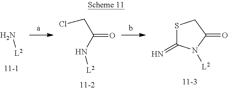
N[L2].ClCC(N[L2])=O.S1C(=N)N([L2])C(=O)C1
